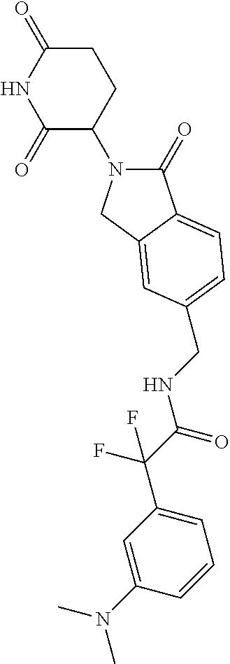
C1(=O)N(C2CCC(=O)NC2=O)CC2=CC(CNC(C(C3=CC=CC(N(C)C)=C3)(F)F)=O)=CC=C12
